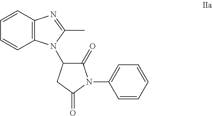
C12=C(C=CC=C1)N=C(C)N2C1C(=O)N(C2=CC=CC=C2)C(=O)C1
